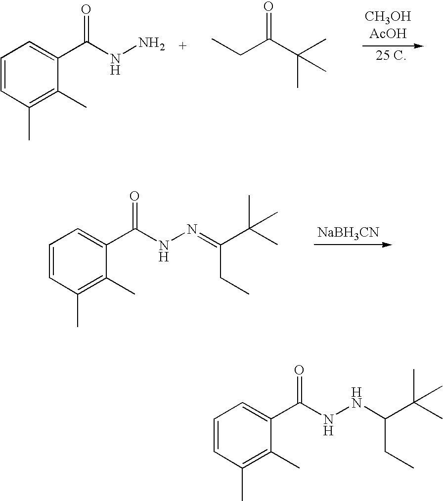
C1=CC(C)=C(C)C(C(=O)NN)=C1.CCC(C(C)(C)C)=O.[25 C].C1=CC(C)=C(C)C(C(=O)NN=C(CC)C(C)(C)C)=C1.[NaBH3CN].C1=CC(C)=C(C)C(C(=O)NNC(CC)C(C)(C)C)=C1
